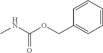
C1=CC=CC(COC(=O)NC)=C1
